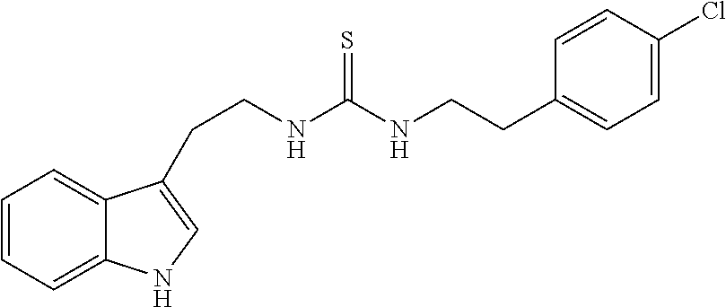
C1=CC=C2C(=C1)C(CCNC(NCCC1=CC=C(Cl)C=C1)=S)=CN2
